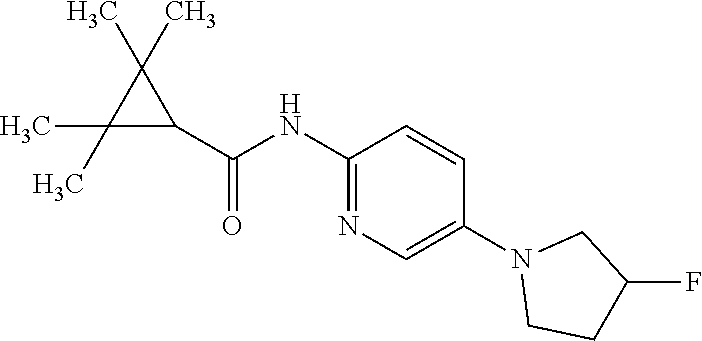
C1(NC(C2C(C)(C)C2(C)C)=O)=NC=C(N2CCC(F)C2)C=C1
